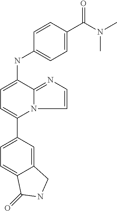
C1(C2=CC=C(NC3=CC=C(C(N(C)C)=O)C=C3)C3=NC=CN23)=CC=C2C(=C1)CNC2=O
